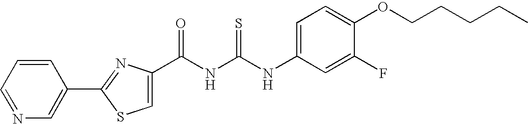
N(C(NC(=O)C1=CSC(C2=CN=CC=C2)=N1)=S)C1=CC=C(OCCCCC)C(F)=C1
